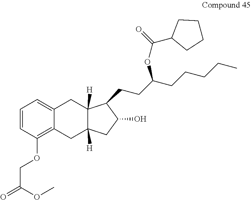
C1=CC(OCC(=O)OC)=C2C(=C1)CC1([H])C([H])(C2)CC(O)C1CCC(CCCCC)OC(=O)C1CCCC1
